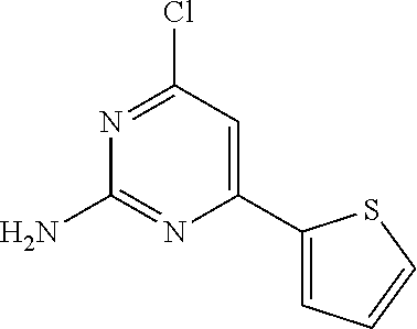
ClC1=NC(N)=NC(C2=CC=CS2)=C1
